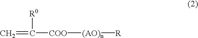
C=C([R0])[COO][(AO)n][R]
